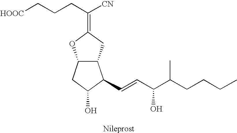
[HOOC]CCCC([CN])=C1OC2C(C1)C(C=CC(C(CCCC)C)O)C(O)C2
